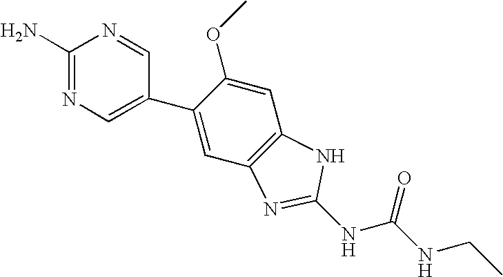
C1(N)=NC=C(C2=CC3=C(C=C2OC)NC(NC(NCC)=O)=N3)C=N1
